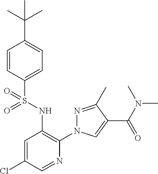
C1=CC(S(NC2=C(N3N=C(C)C(C(=O)N(C)C)=C3)N=CC(Cl)=C2)(=O)=O)=CC=C1C(C)(C)C
